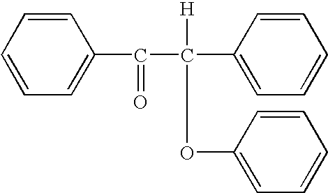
C1=CC=CC=C1C(=O)C([H])(OC1=CC=CC=C1)C1=CC=CC=C1
